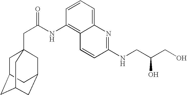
C1C2CC3CC(CC1(CC(=O)NC1=C4C(=CC=C1)N=C(NCC(CO)O)C=C4)C3)C2
